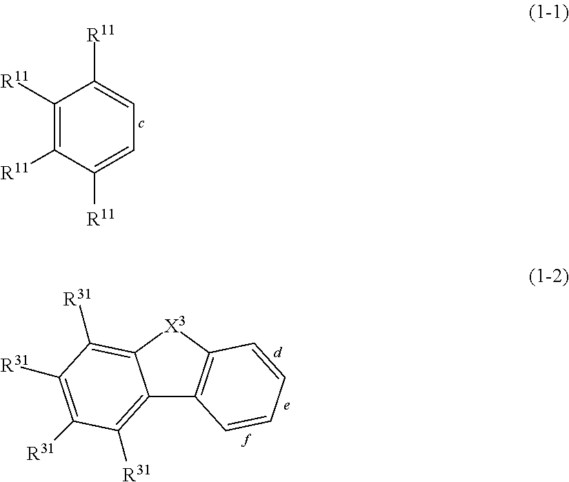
C1([R11])=C([R11])C([R11])=CC=C1[R11].C12=C([R31])C([R31])=C([R31])C([R31])=C1[X3]C1=C2C=CC=C1
